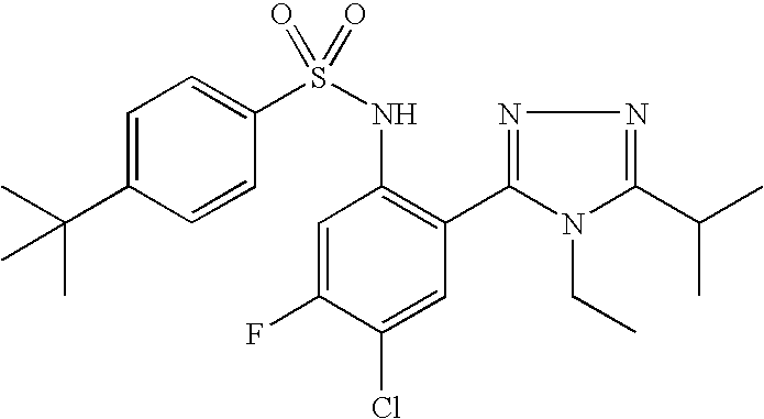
C1=C(C(C)(C)C)C=CC(S(NC2=C(C3=NN=C(C(C)C)N3CC)C=C(Cl)C(F)=C2)(=O)=O)=C1
